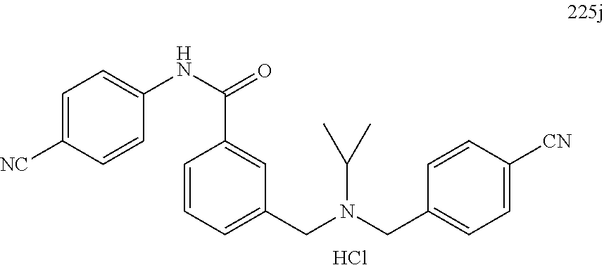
C1=C([NC])C=CC(NC(C2=CC(CN(C(C)C)CC3=CC=C([CN])C=C3)=CC=C2)=O)=C1.Cl
